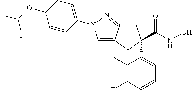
C1=C2C(=NN1C1=CC=C(OC(F)F)C=C1)CC(C1=CC=CC(F)=C1C)(C(NO)=O)C2
